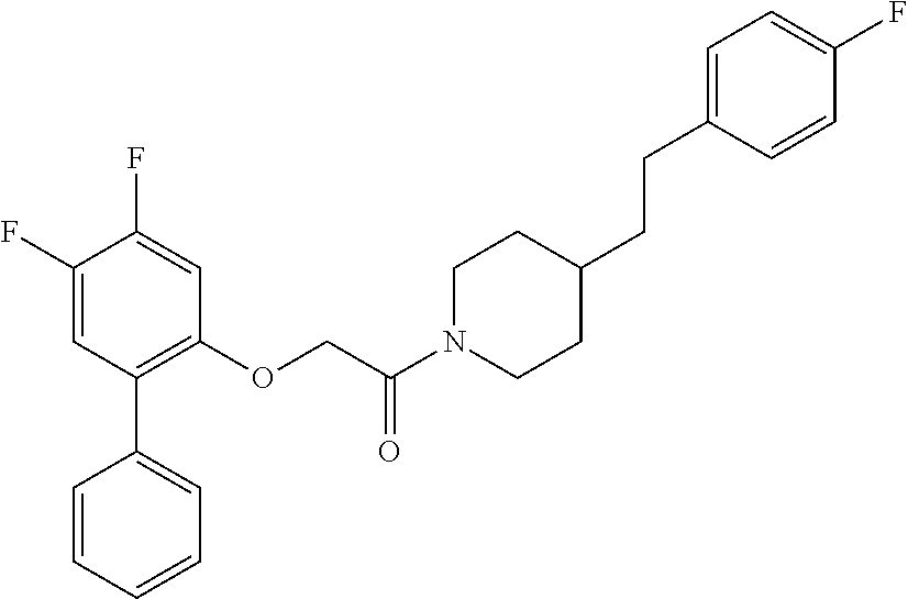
C1=CC=CC=C1C1=C(OCC(N2CCC(CCC3=CC=C(F)C=C3)CC2)=O)C=C(F)C(F)=C1
